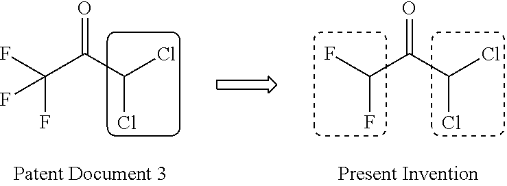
FC(C(C(Cl)Cl)=O)F.FC(C(C(Cl)Cl)=O)(F)F
